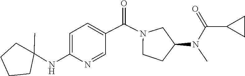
CN(C1CCN(C(C2=CC=C(NC3(C)CCCC3)N=C2)=O)C1)C(=O)C1CC1
